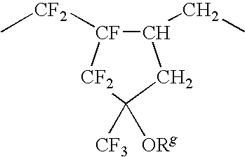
C1(CC)[CF]([CF2]C)[CF2]C([CF3])([ORg])C1
